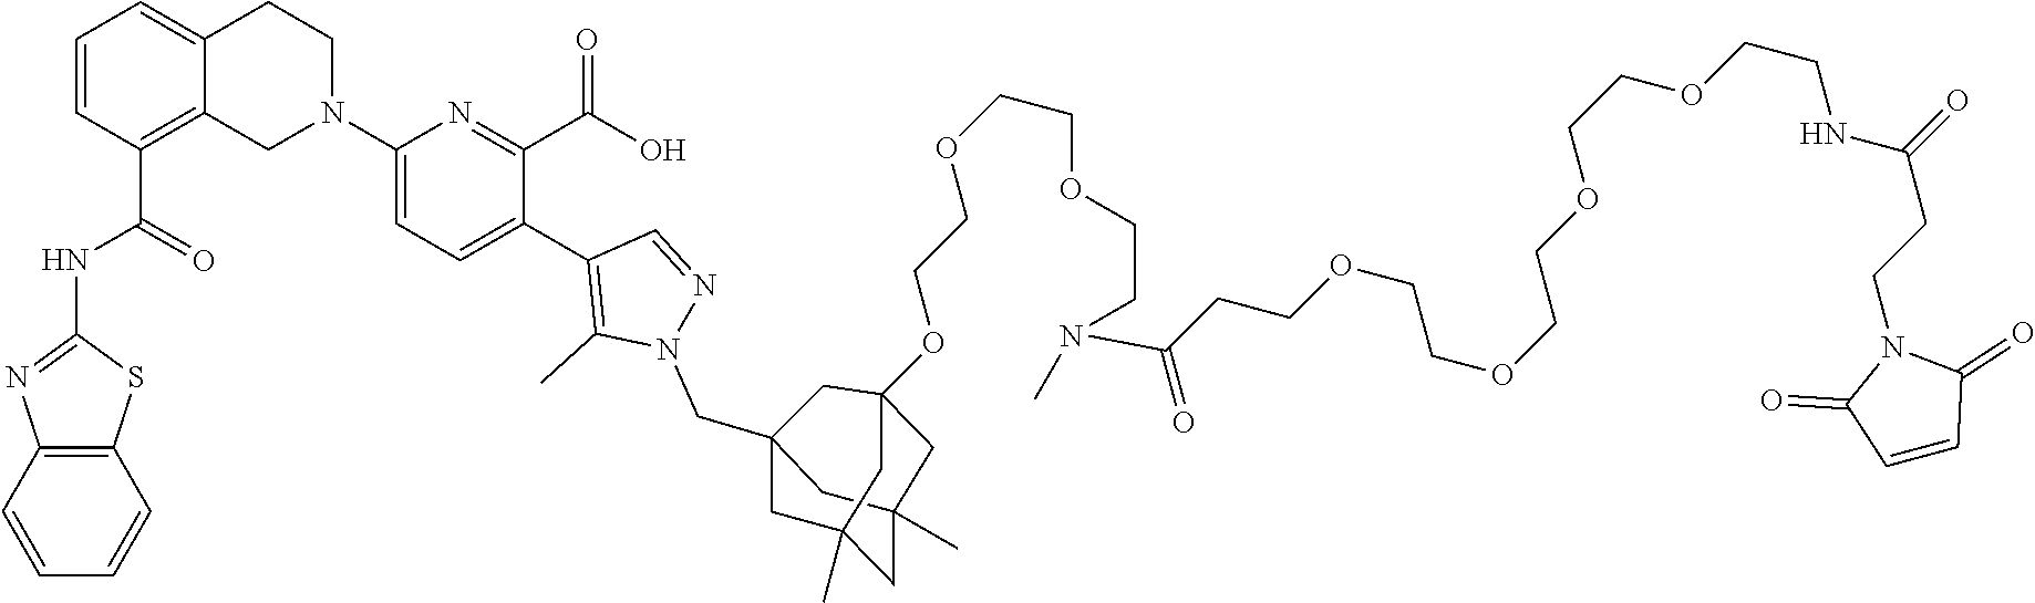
C12=C(C=CC=C1)SC(NC(C1=C3C(=CC=C1)CCN(C1=CC=C(C4=C(C)N(CC56CC7(C)CC(C)(C5)CC(OCCOCCOCCN(C(CCOCCOCCOCCOCCNC(CCN5C(=O)C=CC5=O)=O)=O)C)(C6)C7)N=C4)C(C(O)=O)=N1)C3)=O)=N2
